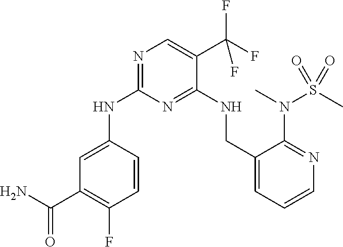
C1=CC(NC2=NC=C(C(F)(F)F)C(NCC3=CC=CN=C3N(S(C)(=O)=O)C)=N2)=CC(C(N)=O)=C1F
